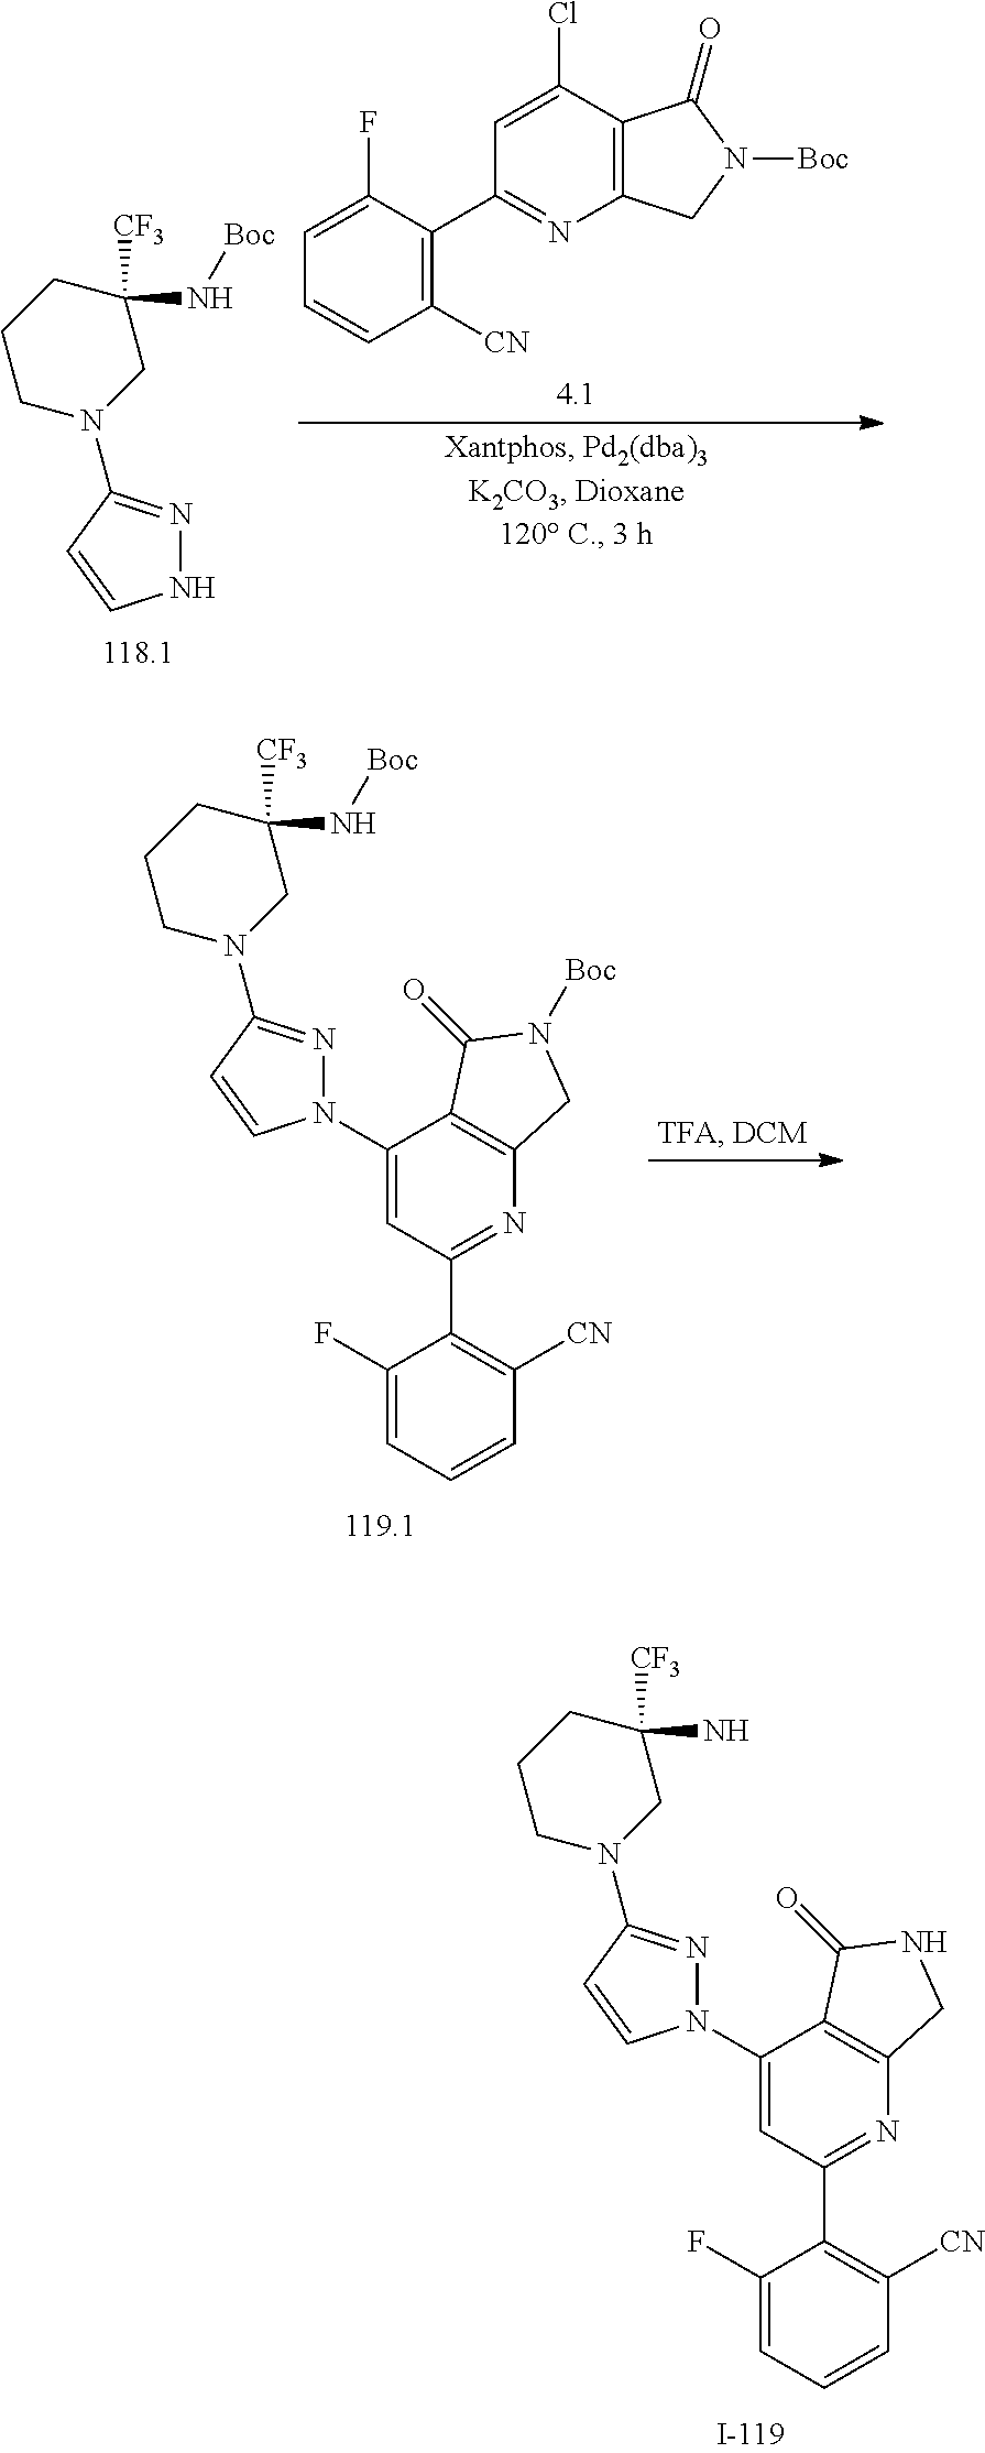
C1(F)=CC=CC([CN])=C1C1=NC2=C(C(N3N=C(N4CCCC([CF3])(N)C4)C=C3)=C1)C(=O)NC2.N1N=C(N2CCCC([CF3])(N[Boc])C2)C=C1.C1([CN])=C(C2=NC3=C(C(Cl)=C2)C(=O)N([Boc])C3)C(F)=CC=C1.C1(F)=CC=CC([CN])=C1C1=NC2=C(C(N3N=C(N4CCCC([CF3])(N[Boc])C4)C=C3)=C1)C(=O)N([Boc])C2
